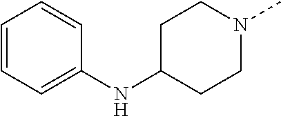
C1=CC=C(NC2CCN(C)CC2)C=C1
